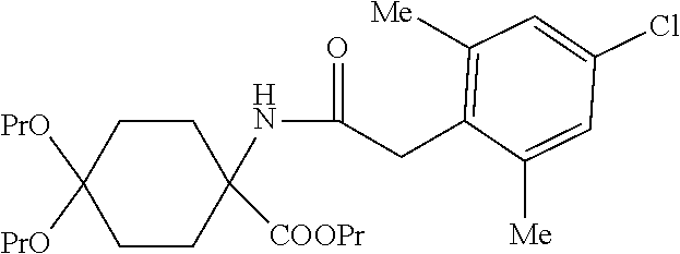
C1CC([PrO])([PrO])CCC1(NC(=O)CC1=C([Me])C=C(Cl)C=C1[Me])[COOPr]
